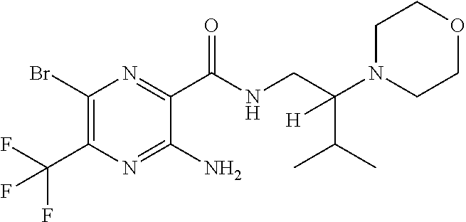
C1(Br)=C(C(F)(F)F)N=C(N)C(C(NCC(N2CCOCC2)(C(C)C)[H])=O)=N1
